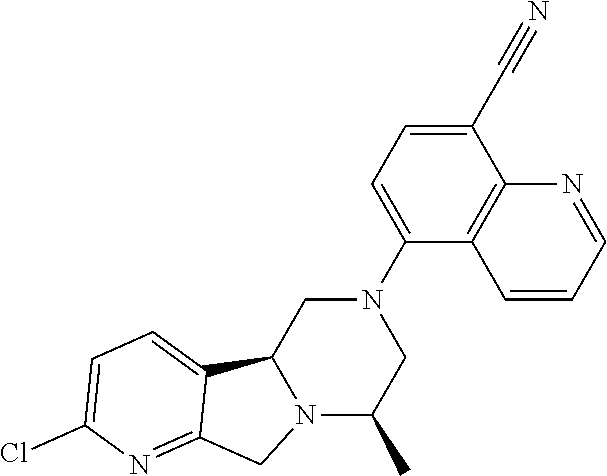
C1(N2CC3N(C(C)C2)CC2=NC(Cl)=CC=C32)=CC=C(C#N)C2=C1C=CC=N2
